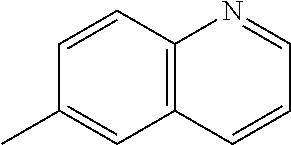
C12=C(C=CC(C)=C1)N=CC=C2
